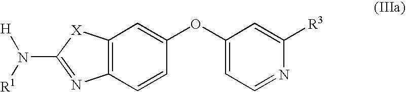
C12=C(N=C(N([R1])[H])[X]1)C=CC(OC1=CC=NC([R3])=C1)=C2
